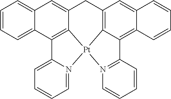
C12=C3C=C4C(=C1C1=N(C=CC=C1)[Pt]21C2=C(C5=CC=CC=C5C=C2C3)C2=CC=CC=N21)C=CC=C4
